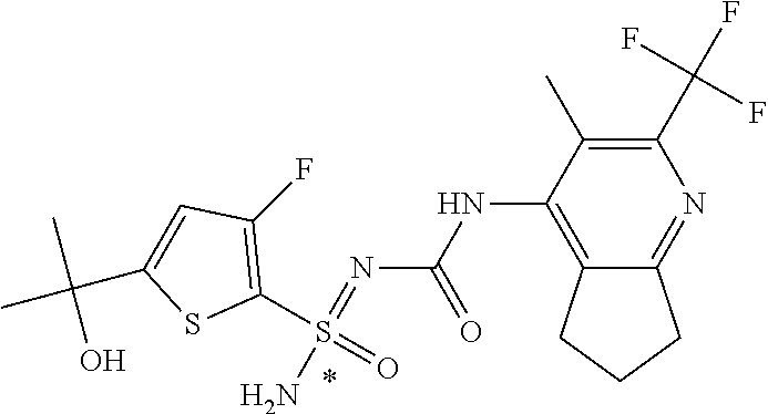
N(C1=C2C(=NC(C(F)(F)F)=C1C)CCC2)C(N=S(N)(C1=C(F)C=C(C(C)(C)O)S1)=O)=O
